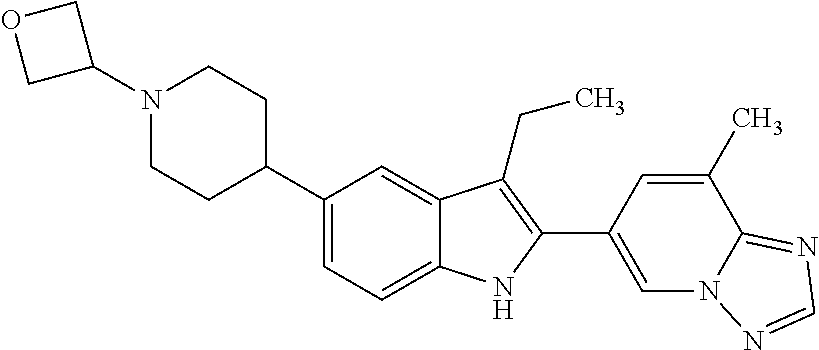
C1(N2CCC(C3=CC=C4C(=C3)C(CC)=C(C3=CN5C(=NC=N5)C(C)=C3)N4)CC2)COC1
